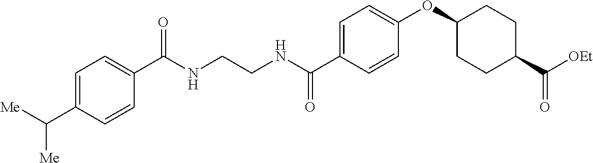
C1=C(C([Me])[Me])C=CC(C(NCCNC(C2=CC=C(OC3CCC(C([OEt])=O)CC3)C=C2)=O)=O)=C1
